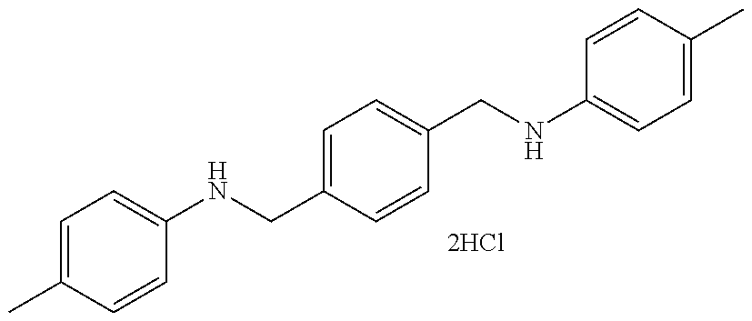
C1=C(C)C=CC(NCC2=CC=C(CNC3=CC=C(C)C=C3)C=C2)=C1
